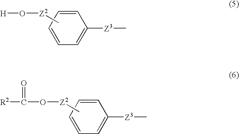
C1=CC=CC=C1[Z3]C.[H]O[Z2]C.C1=CC=CC=C1[Z3]C.C(O[Z2]C)([R2])=O
